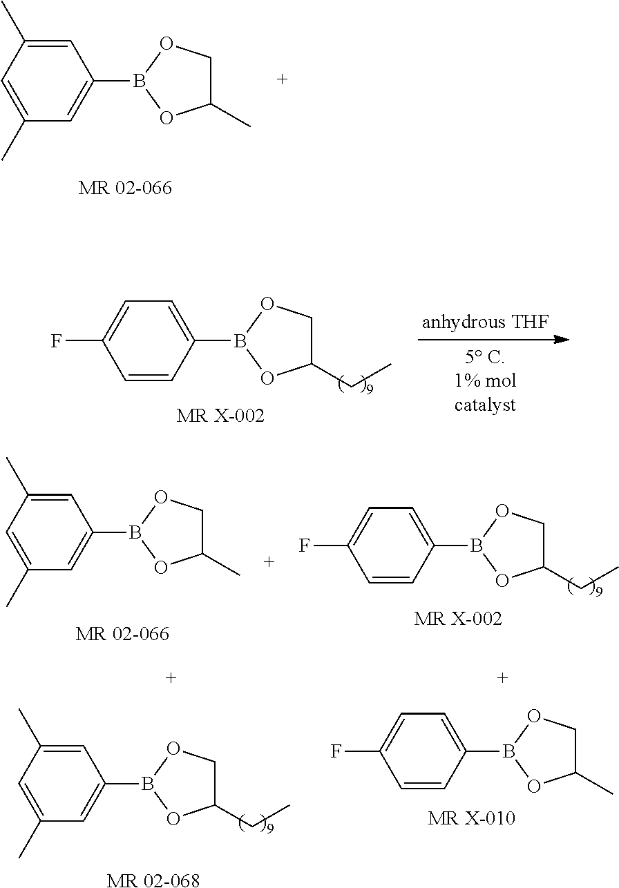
C1(C)COB(C2=CC(C)=CC(C)=C2)O1.C1(CC)COB(C2=CC=C(F)C=C2)O1.[MR X-002].C1(C)COB(C2=CC(C)=CC(C)=C2)O1.C1(CC)COB(C2=CC(C)=CC(C)=C2)O1.[MR 02-068].C1(C)COB(C2=CC=C(F)C=C2)O1.[MR X-010].C1(CC)COB(C2=CC=C(F)C=C2)O1.[MR X-002]
